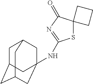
C1C2CC3CC(NC4=NC(=O)C5(S4)CCC5)(CC1C3)C2
